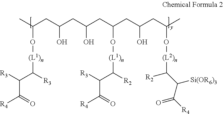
CC(CC(CC(CC(CC(CC(C)O[(L2)n]C(C(C([R4])=O)[Si(OR6)3])[R2])O)O[(L1)n]C(C([R3])C(=O)[R4])[R2])O)O)O[(L1)n]C(C([R3])C(=O)[R4])[R3]
